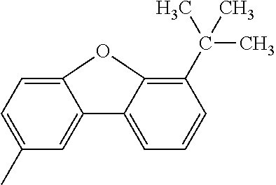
C1=C(C)C=C2C(=C1)OC1=C(C(C)(C)C)C=CC=C21
